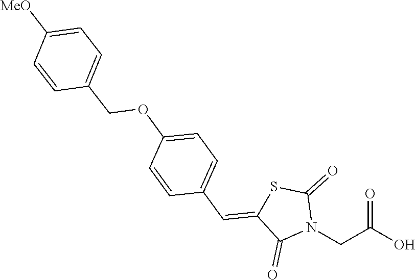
OC(CN1C(=O)SC(=CC2=CC=C(OCC3=CC=C([MeO])C=C3)C=C2)C1=O)=O
